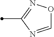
O1C=NC(C)=N1
